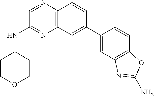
C1=C(C2=CC3=C(N=CC(NC4CCOCC4)=N3)C=C2)C=CC2=C1N=C(N)O2
